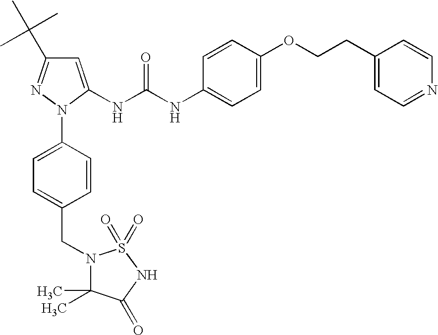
C1=C(NC(NC2=CC=C(OCCC3=CC=NC=C3)C=C2)=O)N(C2=CC=C(CN3C(C)(C)C(=O)NS3(=O)=O)C=C2)N=C1C(C)(C)C
